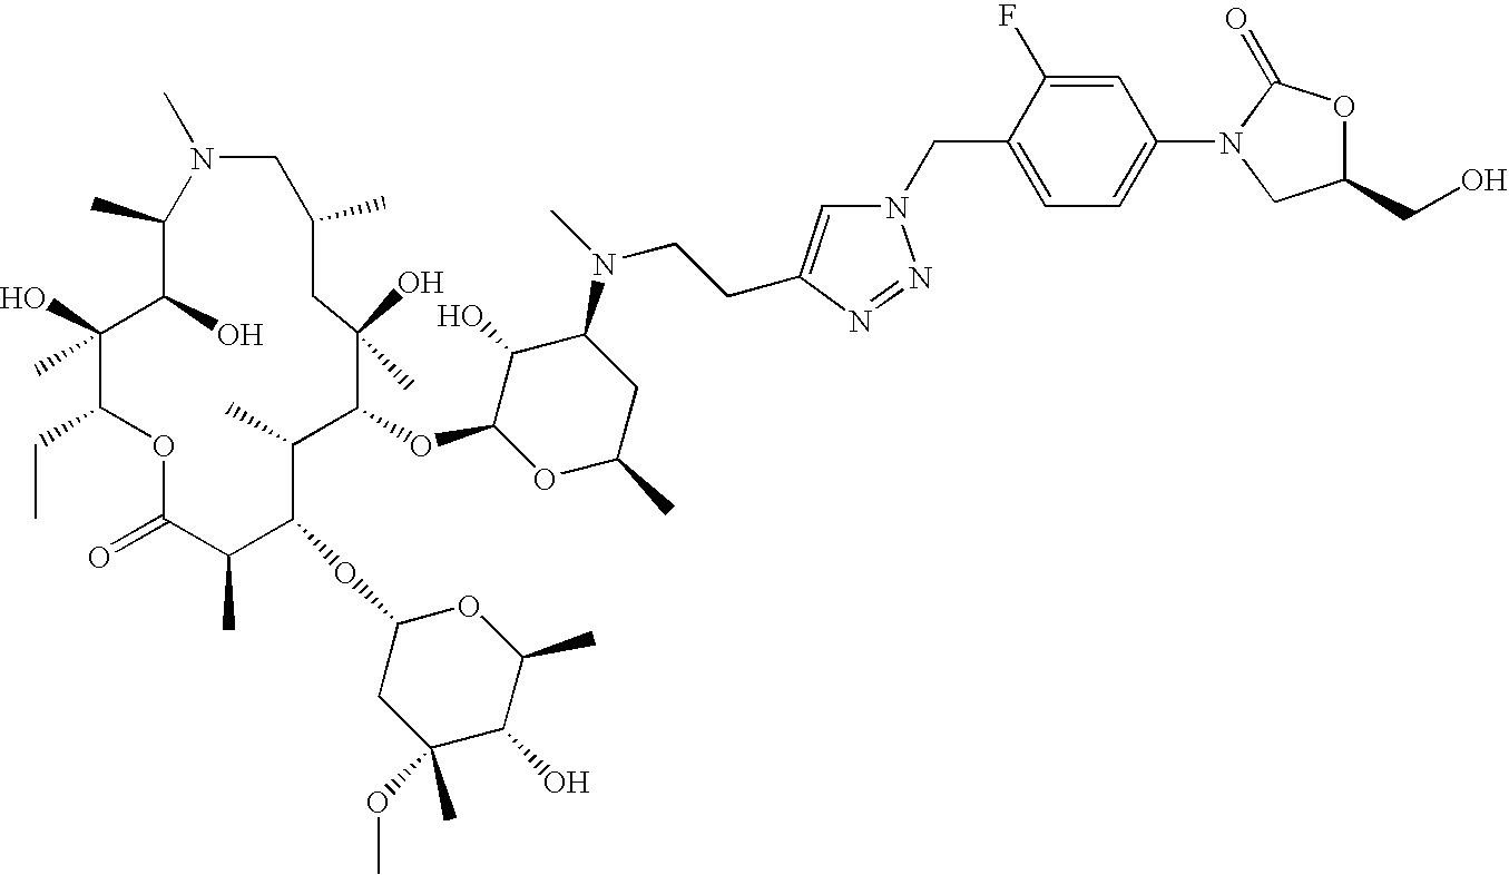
C1(C)C(O)C(O)(C)C(CC)OC(=O)C(C)C(OC2CC(C)(OC)C(O)C(C)O2)C(C)C(OC2OC(C)CC(N(C)CCC3=CN(CC4=CC=C(N5C(=O)OC(CO)C5)C=C4F)N=N3)C2O)C(O)(C)CC(C)CN1C
